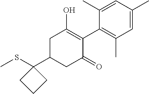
CSC1(C2CC(=O)C(C3=C(C)C=C(C)C=C3C)=C(O)C2)CCC1
